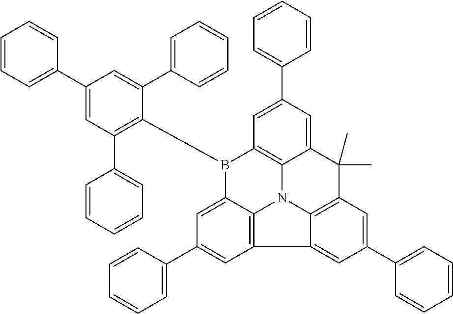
C1=CC=C(C2=CC(C3=CC=CC=C3)=C(B3C4=C5N6C7=C(C8=CC(C9=CC=CC=C9)=CC(=C68)C(C)(C)C5=CC(C5=CC=CC=C5)=C4)C=C(C4=CC=CC=C4)C=C37)C(C3=CC=CC=C3)=C2)C=C1
